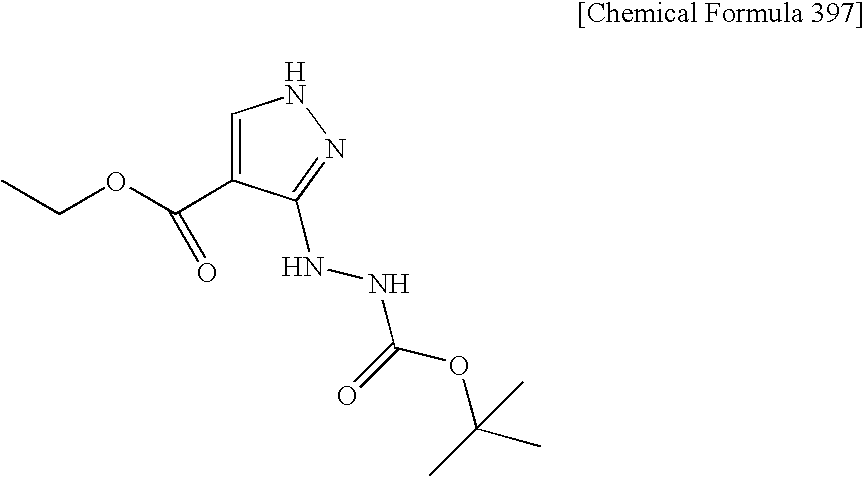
C1=C(C(OCC)=O)C(NNC(OC(C)(C)C)=O)=NN1
